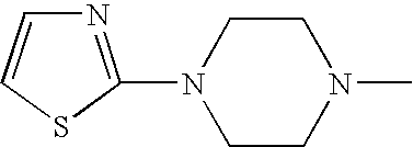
N1(C2=NC=CS2)CCN(C)CC1
